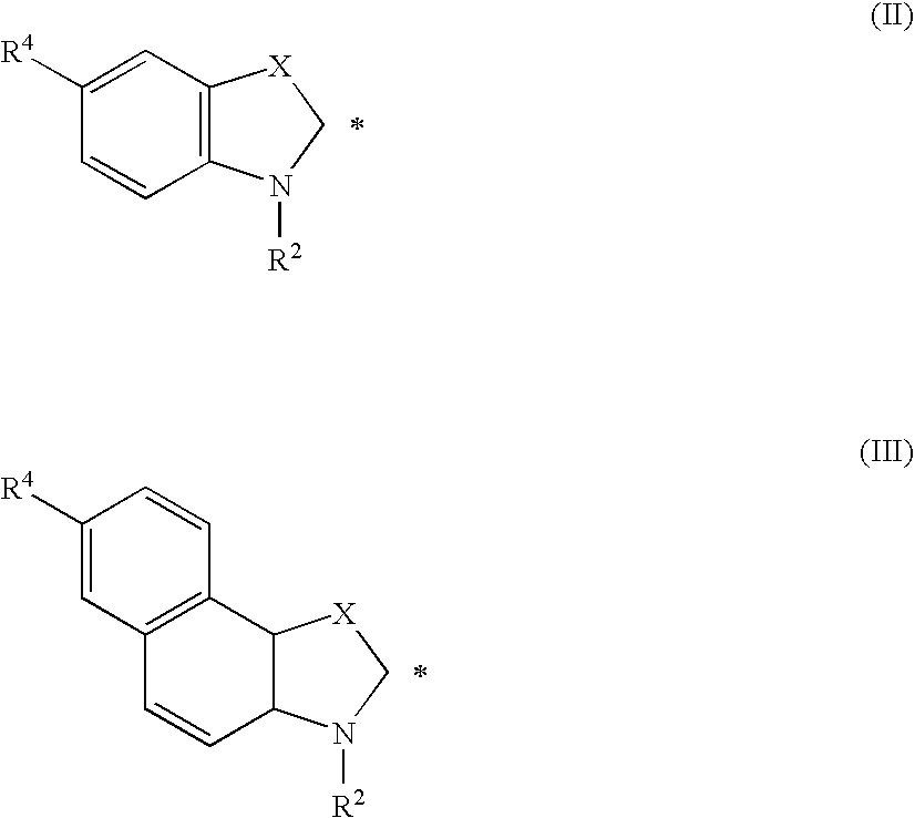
C1([R4])=CC2=C(C=C1)N([R2])C[X]2.C1([R4])=CC2=C(C=C1)C1C(C=C2)N([R2])C[X]1
